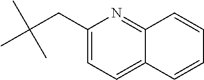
CC(CC1=CC=C2C(=N1)C=CC=C2)(C)C
